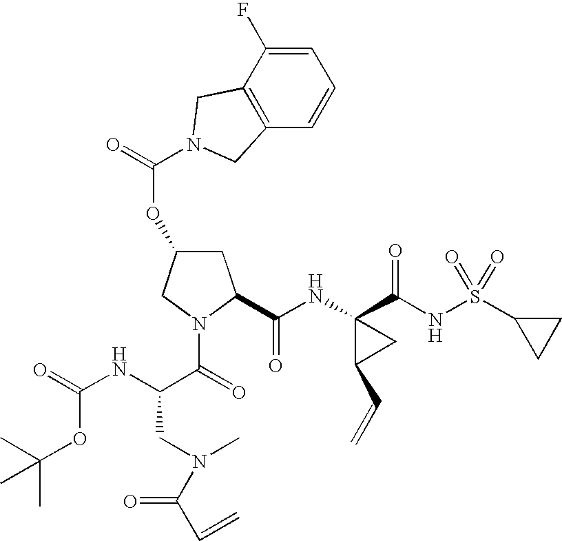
O(C1CC(C(NC2(C(NS(C3CC3)(=O)=O)=O)C(C=C)C2)=O)N(C(=O)C(NC(=O)OC(C)(C)C)CN(C)C(C=C)=O)C1)C(=O)N1CC2=C(C=CC=C2F)C1
